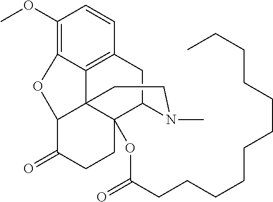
C1(OC)=C2C3=C(C=C1)CC1C4(OC(=O)CCCCCCCCCCC)C3(C(C(=O)CC4)O2)CCN1C
